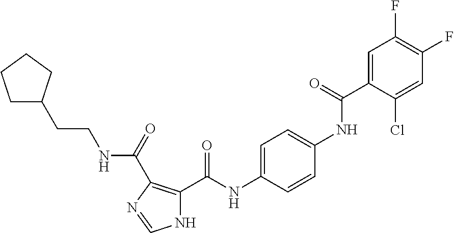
C1=C(C(NC2=CC=C(NC(C3=C(C(=O)NCCC4CCCC4)N=CN3)=O)C=C2)=O)C(Cl)=CC(F)=C1F
